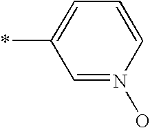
C1=N(O)C=CC=C1*
